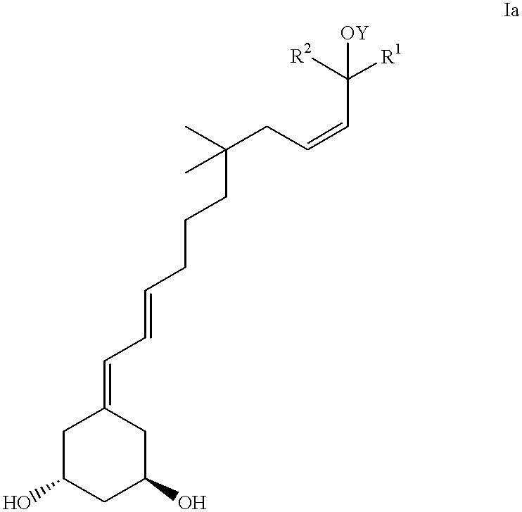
[OY]C(C=CCC(C)(C)CCCC=CC=C1CC(O)CC(O)C1)([R1])[R2]
